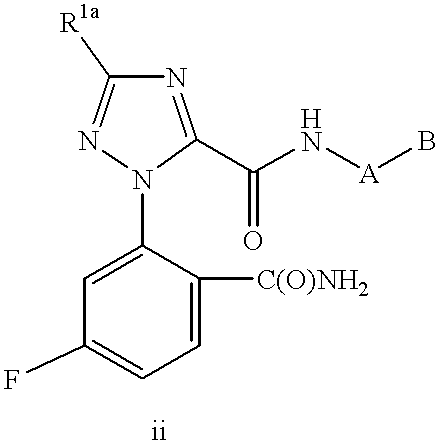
C1=C([C(O)NH2])C(N2C(C(N[A]B)=O)=NC([R1a])=N2)=CC(F)=C1
